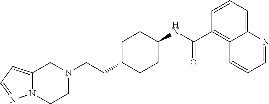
C1=NN2C(=C1)CN(CCC1CCC(NC(C3=C4C(=CC=C3)N=CC=C4)=O)CC1)CC2
